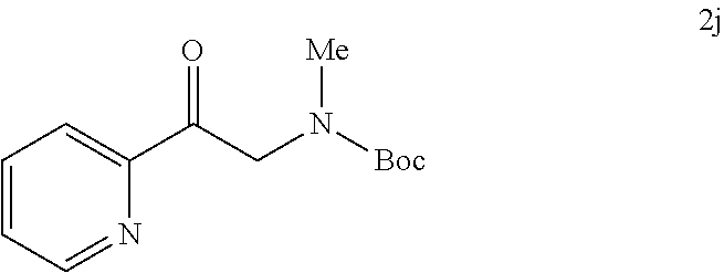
C1=CC=NC(C(CN([Boc])[Me])=O)=C1
